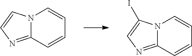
N12C(=NC=C1)C=CC=C2.N12C(=NC=C1I)C=CC=C2
